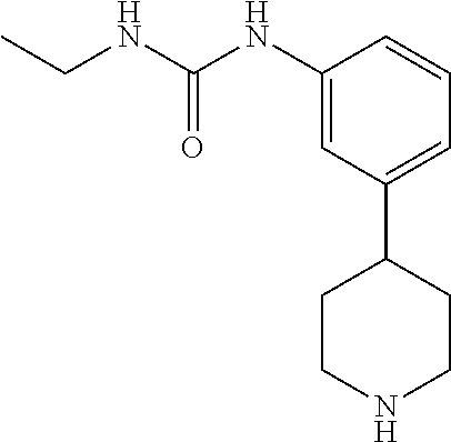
C1(NC(NCC)=O)=CC(C2CCNCC2)=CC=C1
